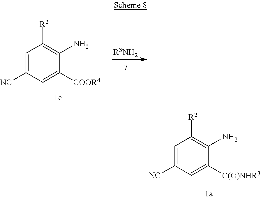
C1=C([NC])C=C([C(O)NHR3])C(N)=C1[R2].C1=C([NC])C=C([COOR4])C(N)=C1[R2].[R3NH2]
